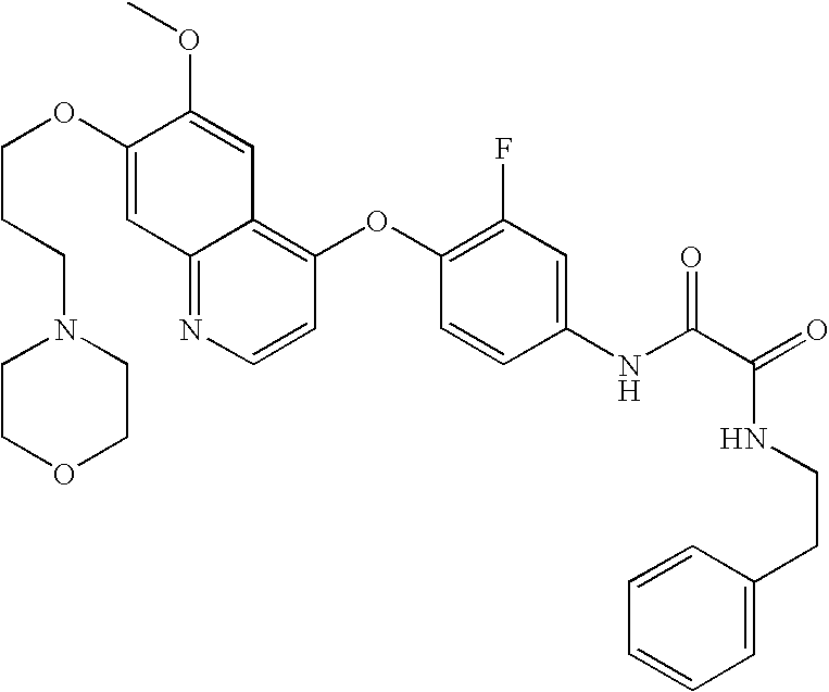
C(OC1=CC2=NC=CC(OC3=C(F)C=C(NC(C(=O)NCCC4=CC=CC=C4)=O)C=C3)=C2C=C1OC)CCN1CCOCC1
